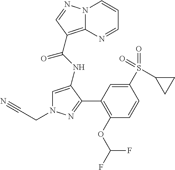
N12C(=C(C(NC3=CN(CC#N)N=C3C3=C(OC(F)F)C=CC(S(C4CC4)(=O)=O)=C3)=O)C=N1)N=CC=C2
